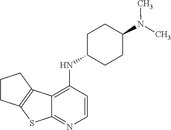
C1CC2=C(C1)C1=C(NC3CCC(N(C)C)CC3)C=CN=C1S2
